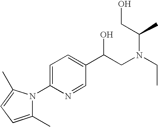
C1(C)=CC=C(C)N1C1=CC=C(C(CN(C(C)CO)CC)O)C=N1
